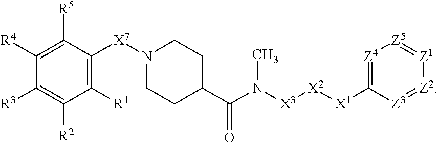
C1([R1])=C([X7]N2CCC(C(N([X3][X2][X1]C3=[Z4][Z5]=[Z1][Z2]=[Z3]3)C)=O)CC2)C([R5])=C([R4])C([R3])=C1[R2]
